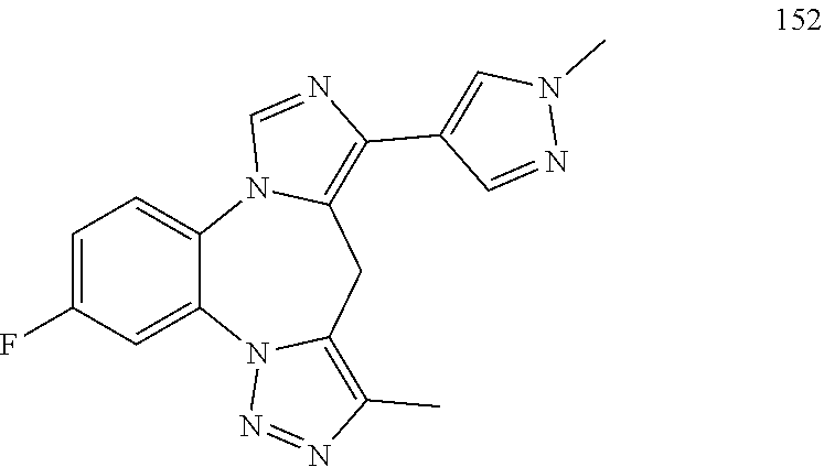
C1=C(F)C=C2C(=C1)N1C(=C(C3=CN(C)N=C3)N=C1)CC1=C(C)N=NN21
